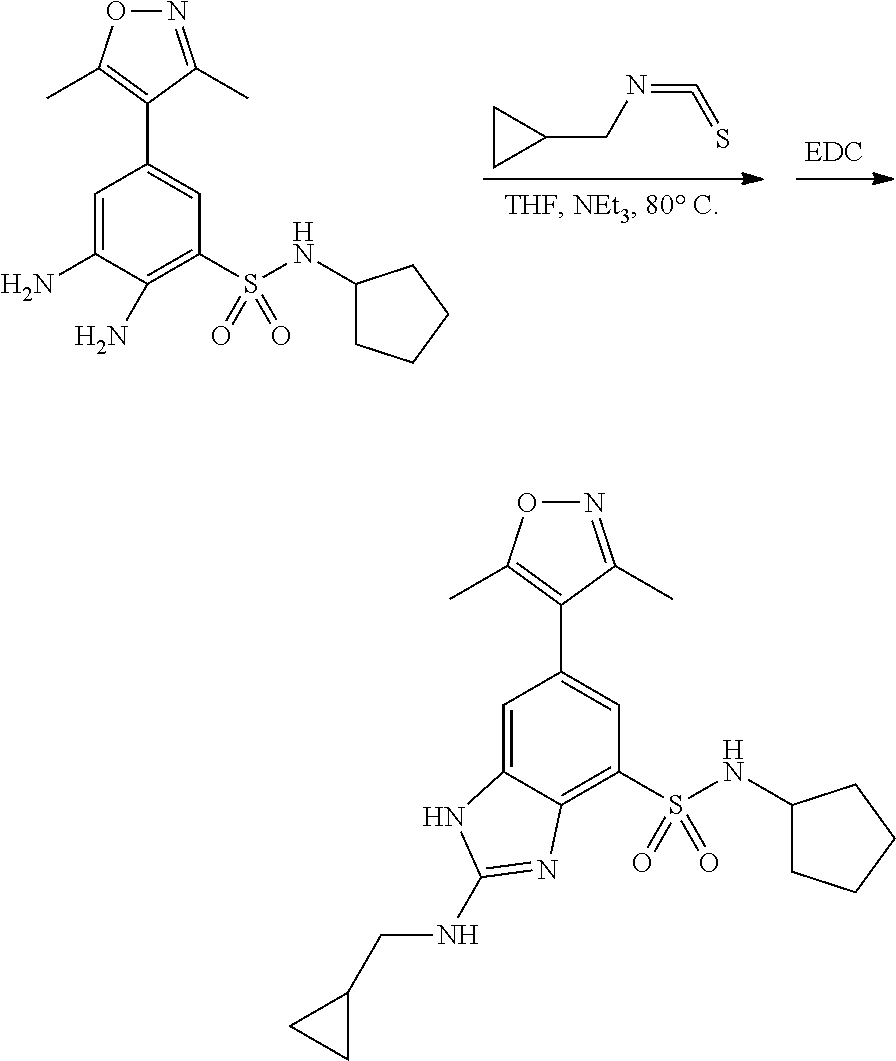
C1CC1CN=C=S.C1=C(N)C(N)=C(S(NC2CCCC2)(=O)=O)C=C1C1=C(C)ON=C1C.C1=C2C(=C(S(NC3CCCC3)(=O)=O)C=C1C1=C(C)ON=C1C)N=C(NCC1CC1)N2
